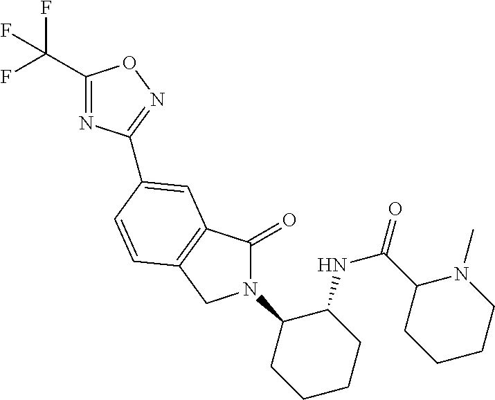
C1(C(F)(F)F)=NC(C2=CC3=C(CN(C4CCCCC4NC(=O)C4N(C)CCCC4)C3=O)C=C2)=NO1
